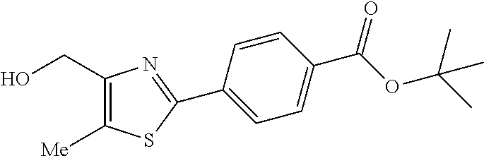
C1(C2=NC(CO)=C([Me])S2)=CC=C(C(OC(C)(C)C)=O)C=C1
